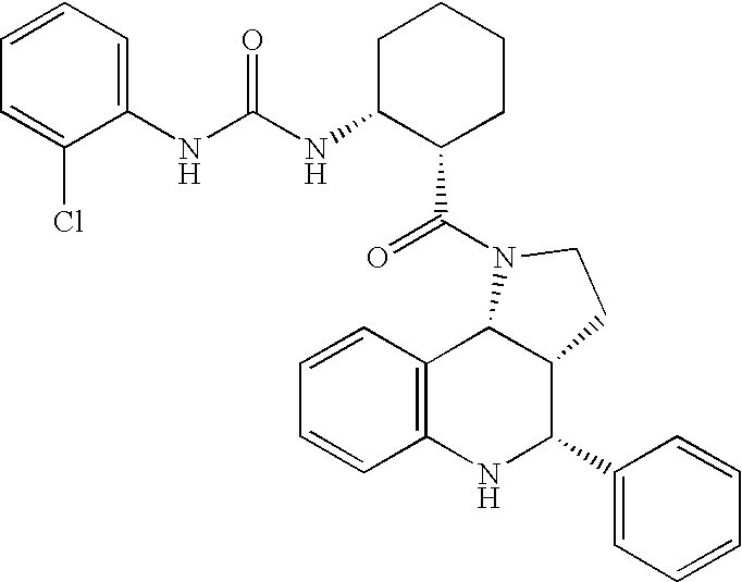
C12=C(NC(C3=CC=CC=C3)C3C1N(C(=O)C1CCCCC1NC(NC1=CC=CC=C1Cl)=O)CC3)C=CC=C2
